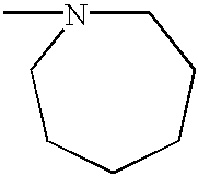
C1N(C)CCCCC1
